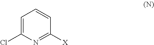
C1=C(Cl)N=C([X])C=C1
